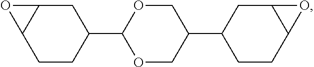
C1CC(C2OCC(C3CC4C(CC3)O4)CO2)CC2C1O2
